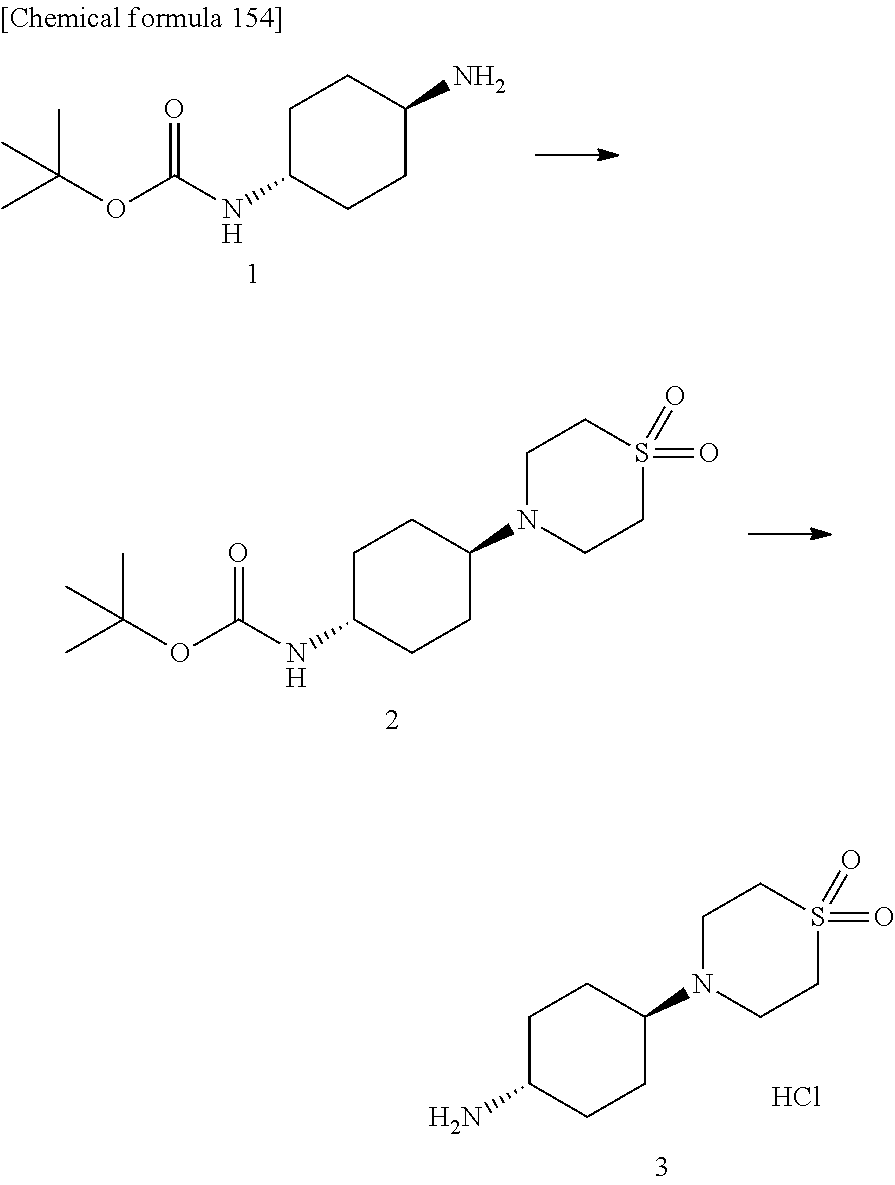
C(OC(=O)NC1CCC(N)CC1)(C)(C)C.C(OC(=O)NC1CCC(N2CCS(=O)(=O)CC2)CC1)(C)(C)C.Cl.NC1CCC(N2CCS(=O)(=O)CC2)CC1
